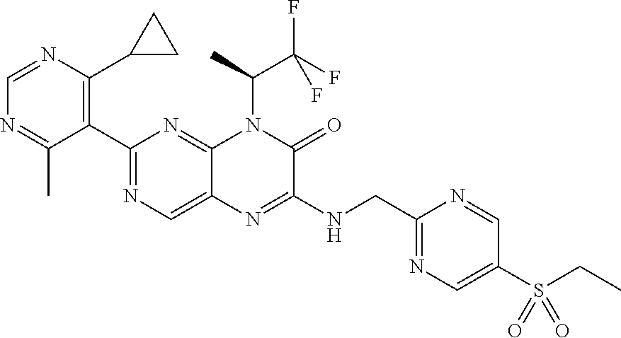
C1=NC(C2CC2)=C(C2=NC=C3C(=N2)N(C(C(F)(F)F)C)C(=O)C(NCC2=NC=C(S(=O)(=O)CC)C=N2)=N3)C(C)=N1
